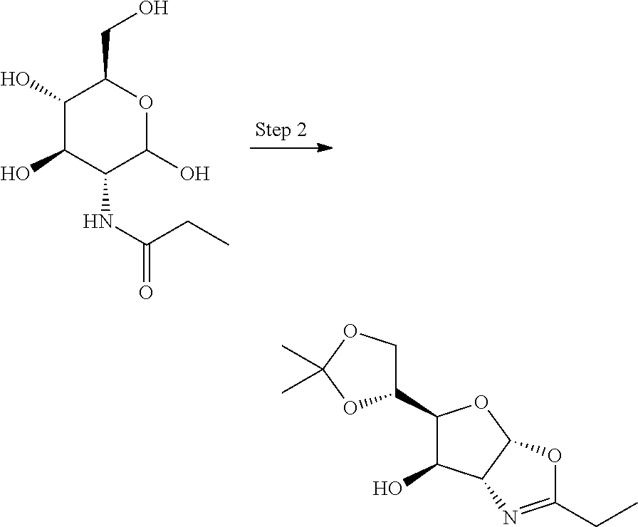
C1(O)C(O)C(NC(CC)=O)C(O)OC1CO.C1(C2C(O)C3C(O2)OC(CC)=N3)COC(C)(C)O1
